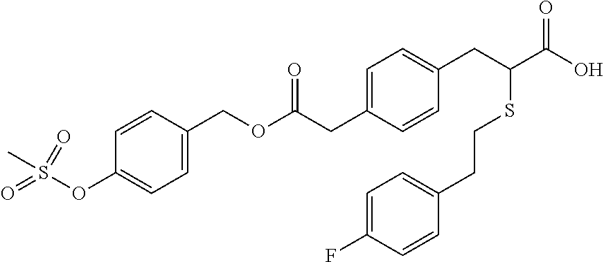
C1=C(CC(OCC2=CC=C(OS(C)(=O)=O)C=C2)=O)C=CC(CC(SCCC2=CC=C(F)C=C2)C(O)=O)=C1
